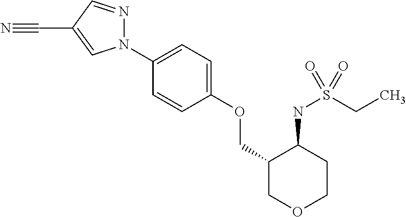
N1(C2=CC=C(OCC3COCCC3NS(CC)(=O)=O)C=C2)N=CC(C#N)=C1
